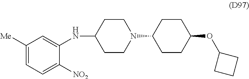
C1([Me])=CC=C([NO2])C(NC2CCN(C3CCC(OC4CCC4)CC3)CC2)=C1
